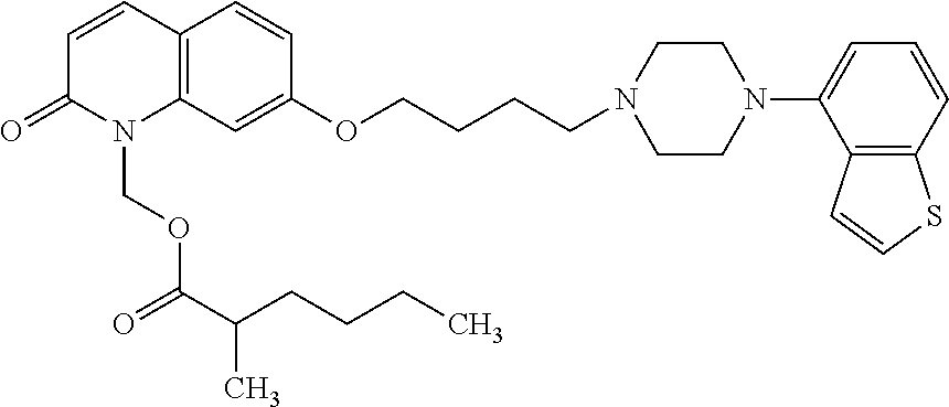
C12=C(C=C(OCCCCN3CCN(C4=CC=CC5=C4C=CS5)CC3)C=C1)N(COC(=O)C(CCCC)C)C(=O)C=C2
